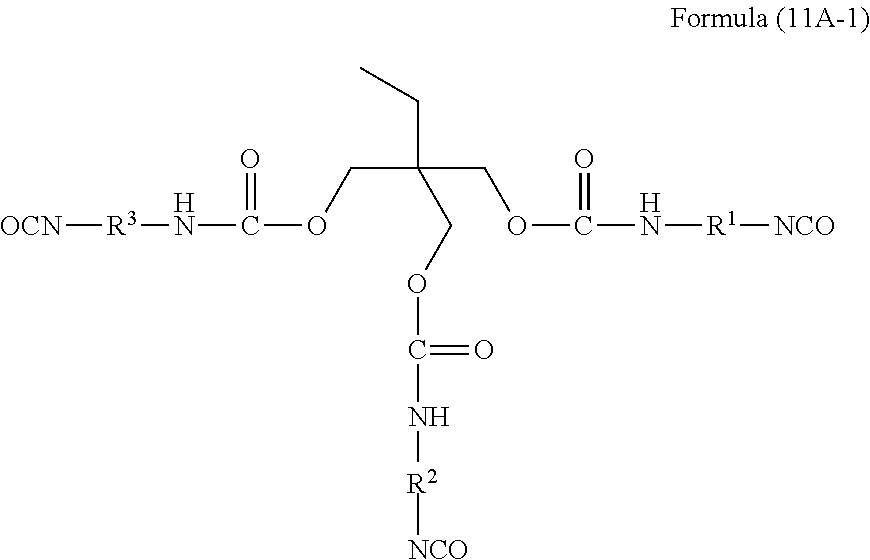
[OCN][R3]NC(OCC(CC)(COC(N[R1][NCO])=O)COC(=O)N[R2][NCO])=O
